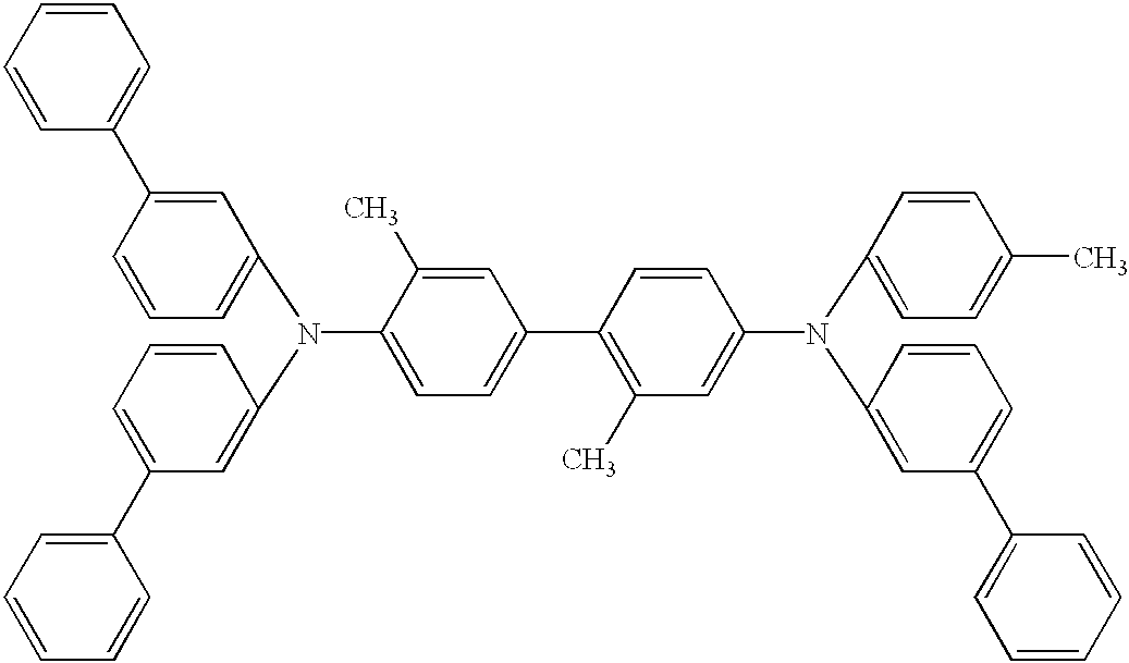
C1=C(C)C(N(C2=CC=CC(C3=CC=CC=C3)=C2)C2=CC(C3=CC=CC=C3)=CC=C2)=CC=C1C1=C(C)C=C(N(C2=CC=C(C)C=C2)C2=CC(C3=CC=CC=C3)=CC=C2)C=C1
